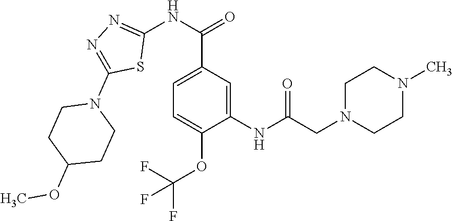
C1=C(C(=O)NC2=NN=C(N3CCC(OC)CC3)S2)C=C(NC(CN2CCN(C)CC2)=O)C(OC(F)(F)F)=C1
